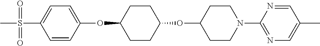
C1=CC(OC2CCC(OC3CCN(C4=NC=C(C)C=N4)CC3)CC2)=CC=C1S(C)(=O)=O
